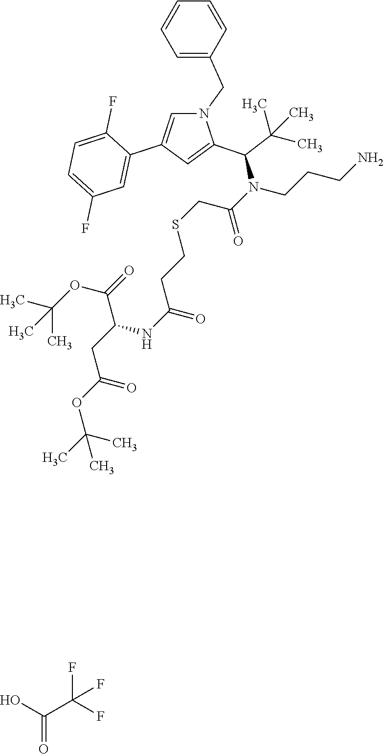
N(C(C(C)(C)C)C1=CC(C2=CC(F)=CC=C2F)=CN1CC1=CC=CC=C1)(CCCN)C(=O)CSCCC(NC(CC(OC(C)(C)C)=O)C(=O)OC(C)(C)C)=O.C(=O)(C(F)(F)F)O
